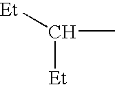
C(C)([Et])[Et]
